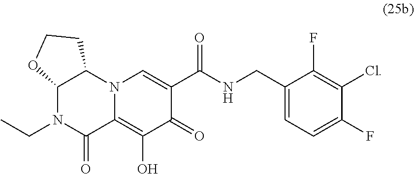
C1(F)=C(Cl)C(F)=CC=C1CNC(C1=CN2C(=C(O)C1=O)C(=O)N(CC)C1C2CCO1)=O
